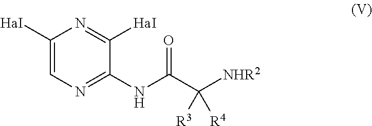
C1([HaI])=CN=C(NC(C([NHR2])([R3])[R4])=O)C([HaI])=N1
